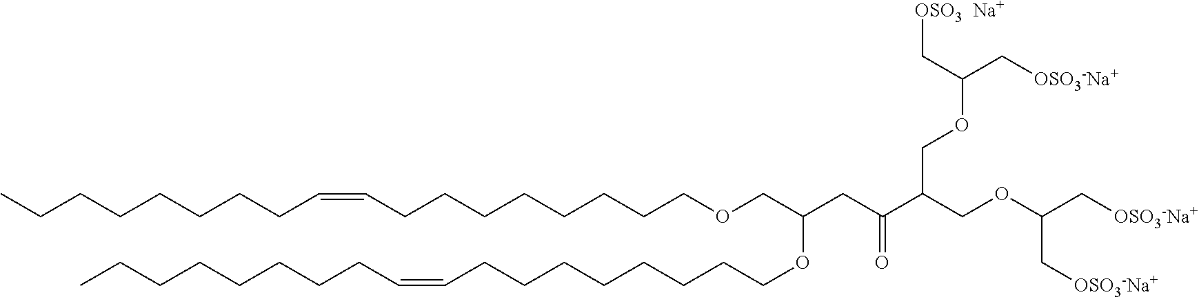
CCCCCCCCC=CCCCCCCCCOCC(OCCCCCCCCC=CCCCCCCCC)CC(C(COC(C[OSO3-Na+])C[OSO3-Na+])COC(C[OSO3-Na+])C[OSO3  Na+])=O
